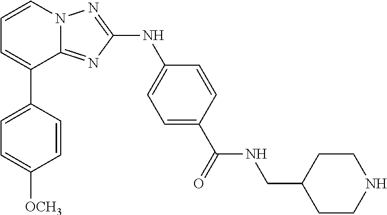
C1=CN2C(=NC(NC3=CC=C(C(=O)NCC4CCNCC4)C=C3)=N2)C(C2=CC=C([OCH3])C=C2)=C1
